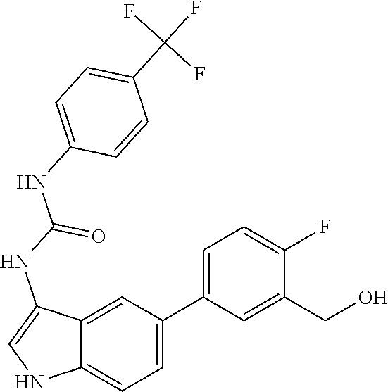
C12=CC=C(C3=CC=C(F)C(CO)=C3)C=C1C(NC(NC1=CC=C(C(F)(F)F)C=C1)=O)=CN2
